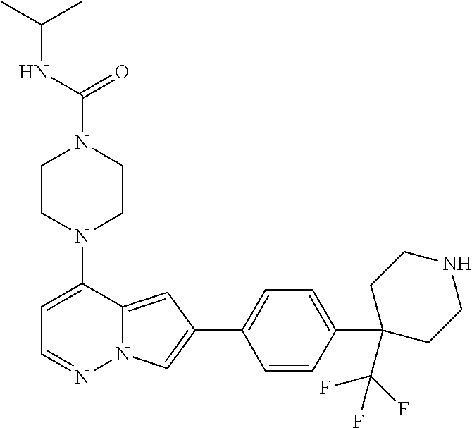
N1(C2=CC=NN3C2=CC(C2=CC=C(C4(C(F)(F)F)CCNCC4)C=C2)=C3)CCN(C(=O)NC(C)C)CC1
